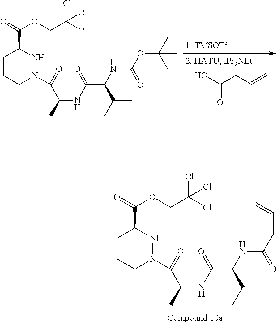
C(=O)(CC=C)O.C1CCN(C(=O)C(C)NC(=O)C(C(C)C)NC(OC(C)(C)C)=O)NC1C(=O)OCC(Cl)(Cl)Cl.C1CCN(C(=O)C(C)NC(=O)C(C(C)C)NC(CC=C)=O)NC1C(=O)OCC(Cl)(Cl)Cl
